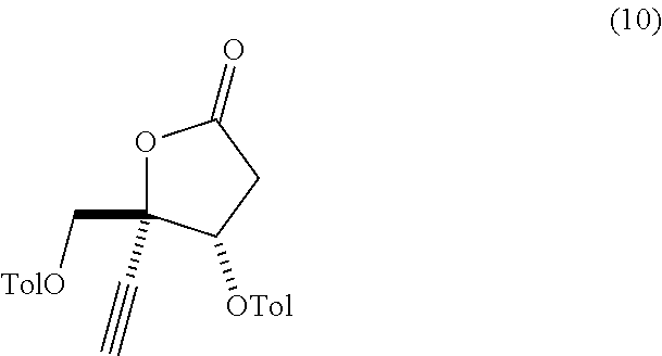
C1(=O)OC(C[TolO])(C#C)C([OTol])C1
